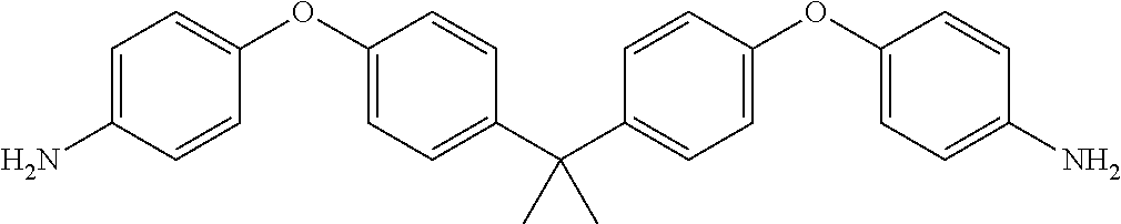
C1=C(N)C=CC(OC2=CC=C(C(C3=CC=C(OC4=CC=C(N)C=C4)C=C3)(C)C)C=C2)=C1
